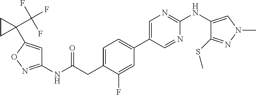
C1=C(C2=CC=C(CC(NC3=NOC(C4(C(F)(F)F)CC4)=C3)=O)C(F)=C2)C=NC(NC2=CN(C)N=C2SC)=N1
